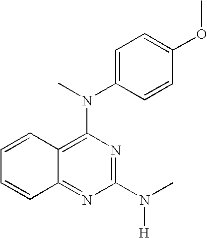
C1(N(C)[H])=NC(N(C)C2=CC=C(OC)C=C2)=C2C(=N1)C=CC=C2
